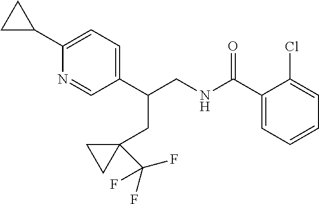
C1(C2CC2)=CC=C(C(CNC(C2=CC=CC=C2Cl)=O)CC2(C(F)(F)F)CC2)C=N1
